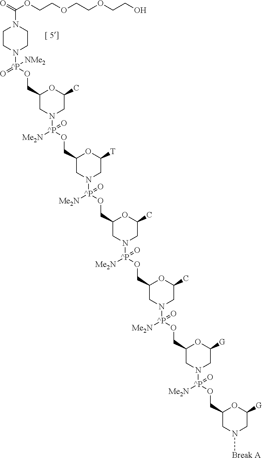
O=C(OCCOCCOCCO)N1CCN([^P](OCC2CN([^P](OCC3CN([^P](OCC4CN([^P](OCC5CN([^P](OCC6CN([^P](OCC7CN([Break A])CC([G])O7)([Me2N])=O)CC([G])O6)([Me2N])=O)CC(C)O5)([Me2N])=O)CC(C)O4)([Me2N])=O)CC([T])O3)([Me2N])=O)CC(C)O2)([NMe2])=O)CC1
